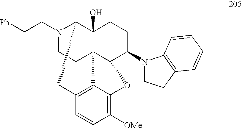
N1(CC[Ph])CCC23C4(O)C1CC1=C2C(=C([OMe])C=C1)OC3C(N1CCC2=C1C=CC=C2)CC4
